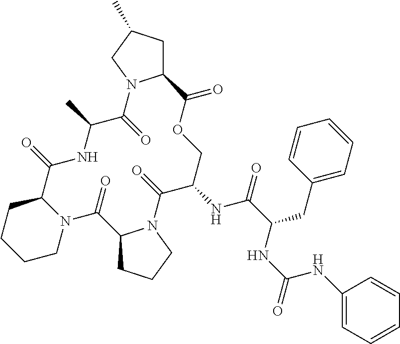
C12CC(C)CN1C(=O)C(C)NC(=O)C1CCCCN1C(=O)C1CCCN1C(=O)C(NC(C(NC(=O)NC1=CC=CC=C1)CC1=CC=CC=C1)=O)COC2=O
